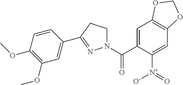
C1(C(N2CCC(C3=CC(OC)=C(OC)C=C3)=N2)=O)=CC2=C(C=C1[N+](=O)[O-])OCO2
